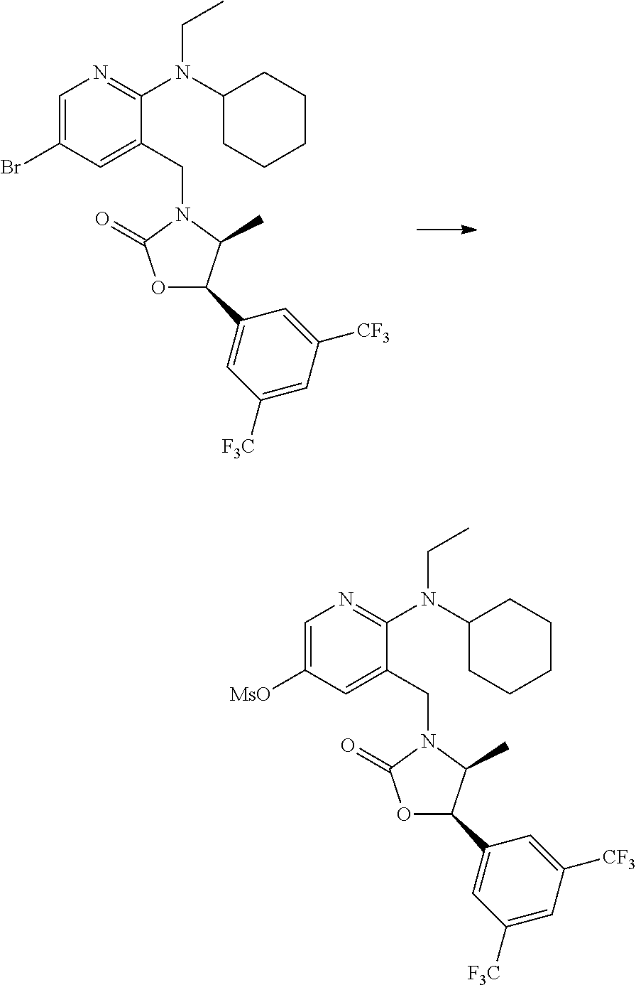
C1=C(Br)C=C(CN2C(=O)OC(C3=CC([F3C])=CC([CF3])=C3)C2C)C(N(C2CCCCC2)CC)=N1.C1=C([MsO])C=C(CN2C(=O)OC(C3=CC([F3C])=CC([CF3])=C3)C2C)C(N(C2CCCCC2)CC)=N1
